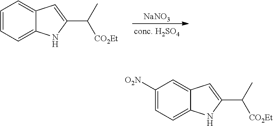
C1=CC=C2C(=C1)C=C(C([CO2Et])C)N2.[NaNO3].[conc. H2SO4].C1([O2N])=CC=C2C(=C1)C=C(C([CO2Et])C)N2
